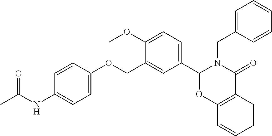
C12=C(C=CC=C1)C(=O)N(CC1=CC=CC=C1)C(C1=CC=C(OC)C(COC3=CC=C(NC(C)=O)C=C3)=C1)O2
